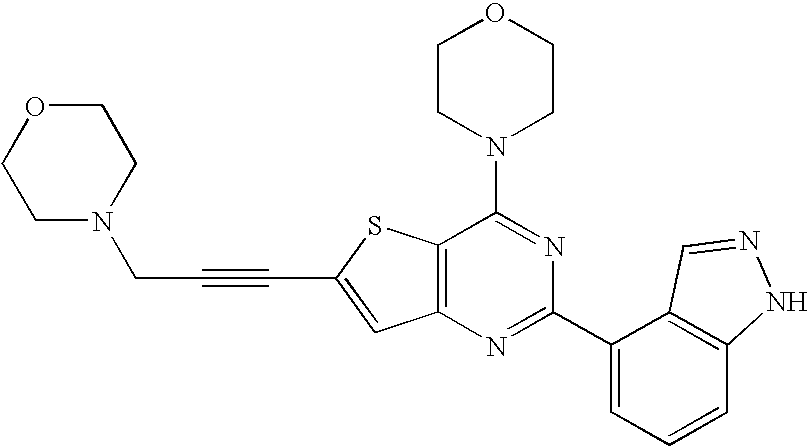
C1CN(C2=NC(C3=CC=CC4=C3C=NN4)=NC3=C2SC(C#CCN2CCOCC2)=C3)CCO1
